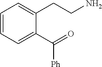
C1=CC=C(C(=O)[Ph])C(CCN)=C1
